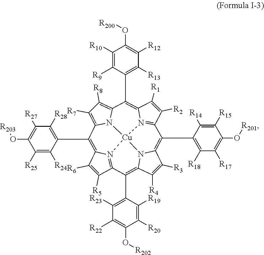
C1([R6])=C([R5])C2=N3C1=C(C1=C([R28])C([R27])=C(O[R203])C([R25])=C1[R24])C1=C([R7])C([R8])=C4N1[Cu]31N3=C(C([R2])=C([R1])C3=C4C3=C([R13])C([R12])=C(O[R200])C([R10])=C3[R9])C(C3=C([R18])C([R17])=C(O[R201])C([R15])=C3[R14])=C3C([R3])=C([R4])C(=C2C2=C([R23])C([R22])=C(O[R202])C([R20])=C2[R19])N31
